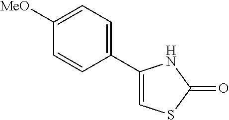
C1(C2=CC=C([MeO])C=C2)=CSC(=O)N1
